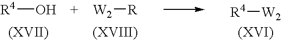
[R4]O.[W2][R].[R4][W2]
